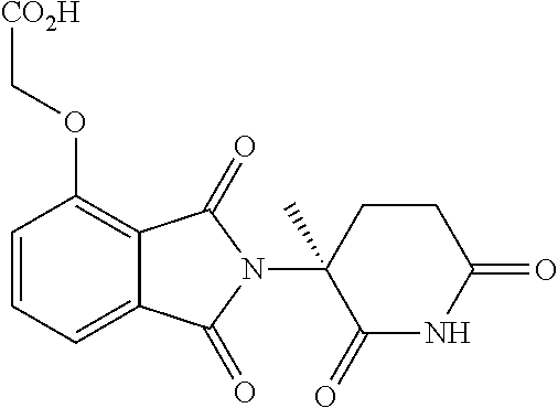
C1=CC=C2C(=C1OC[CO2H])C(=O)N(C1(C)C(=O)NC(=O)CC1)C2=O
